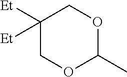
C1([Et])([Et])COC(C)OC1
